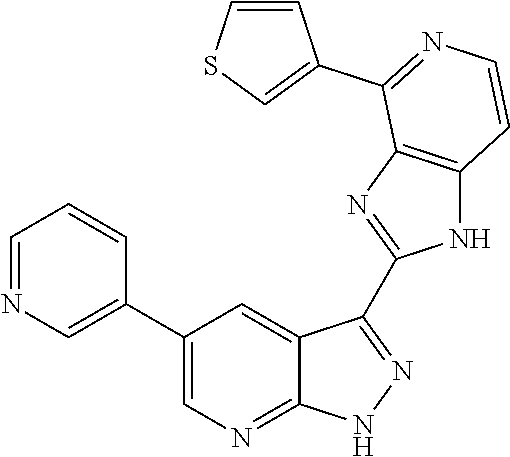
C1=NC=C(C2=CN=C3C(=C2)C(C2=NC4=C(N2)C=CN=C4C2=CSC=C2)=NN3)C=C1
